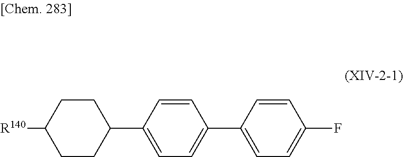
C1CC(C2=CC=C(C3=CC=C(F)C=C3)C=C2)CCC1[R140]
